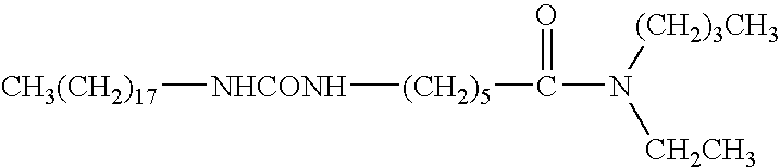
[CH3(CH2)17][NHCONH][(CH2)5]C(=O)N([CH2CH3])[(CH2)3CH3]
